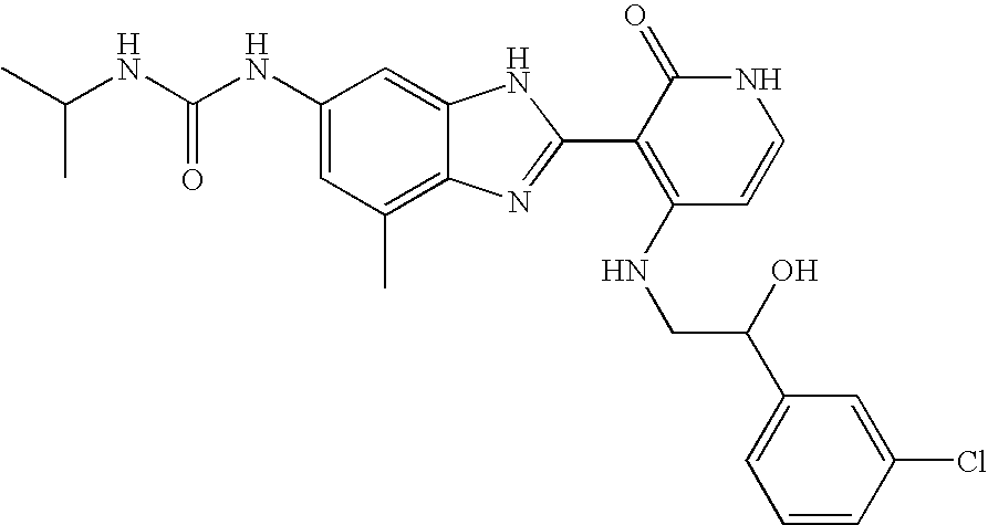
C1(C)=C2C(=CC(NC(NC(C)C)=O)=C1)NC(C1=C(NCC(C3=CC=CC(Cl)=C3)O)C=CNC1=O)=N2
